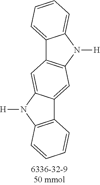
C12=CC=CC=C1N([H])C1=C2C=C2C(=C1)C1=C(N2[H])C=CC=C1
